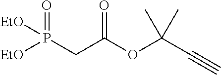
[EtO]P([EtO])(CC(OC(C#C)(C)C)=O)=O
